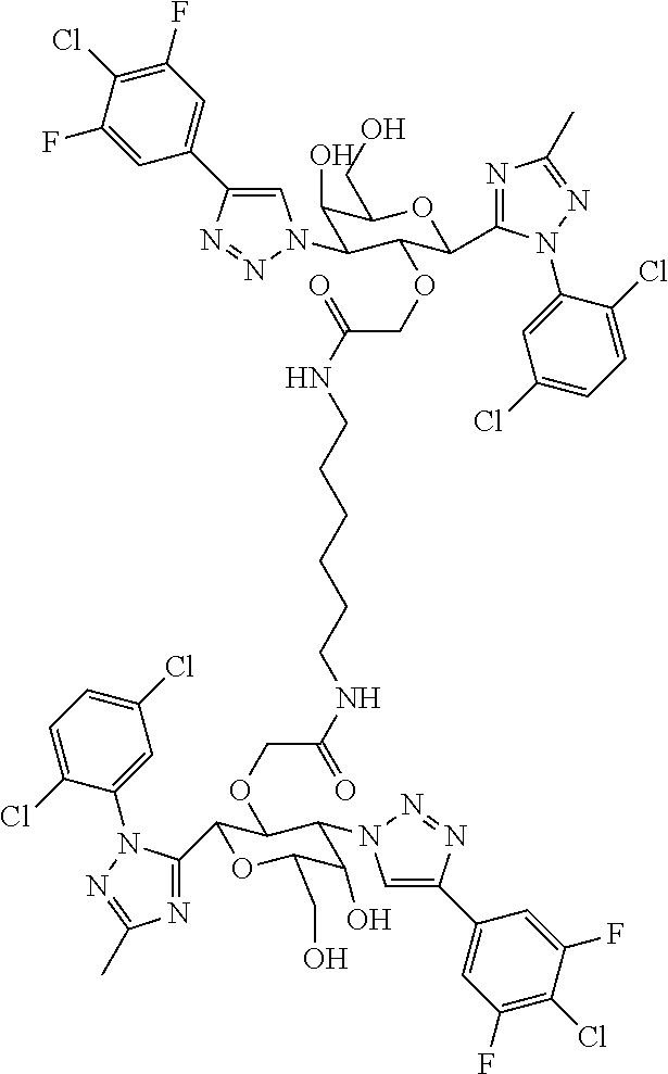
C1=C(F)C(Cl)=C(F)C=C1C1=CN(C2C(O)C(CO)OC(C3=NC(C)=NN3C3=CC(Cl)=CC=C3Cl)C2OCC(NCCCCCCNC(=O)COC2C(C3=NC(C)=NN3C3=CC(Cl)=CC=C3Cl)OC(CO)C(O)C2N2C=C(C3=CC(F)=C(Cl)C(F)=C3)N=N2)=O)N=N1
